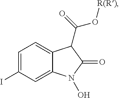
C1=C(I)C=C2C(=C1)C(C(=O)O[R(R)])C(=O)N2O
